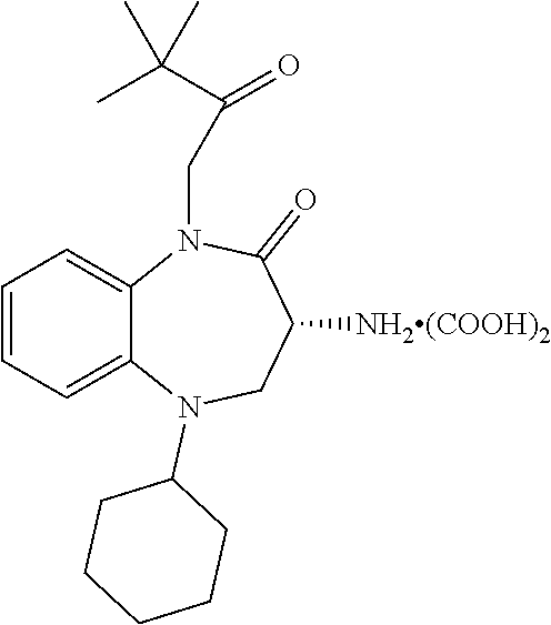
C1=CC=C2C(=C1)N(CC(C(C)(C)C)=O)C(=O)C([NH2(COOH)2])CN2C1CCCCC1
